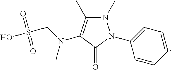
N1(C)C(C)=C(N(CS(O)(=O)=O)C)C(=O)N1C1=CC=CC=C1
